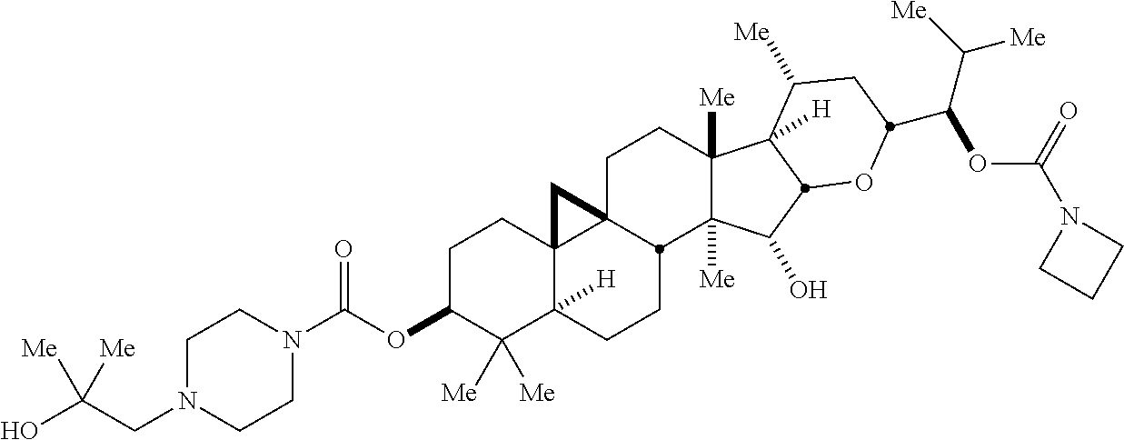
C1C23C4(C([H])(CCC2C2([Me])C([Me])(C1)C1([H])C([Me])CC(C(C([Me])[Me])OC(=O)N5CCC5)OC1C2O)C([Me])([Me])C(OC(N1CCN(CC(O)([Me])[Me])CC1)=O)CC4)C3
